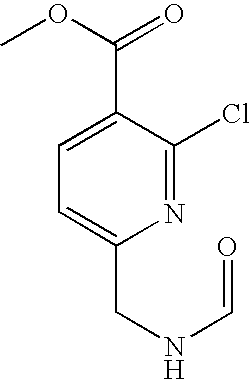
C1=C(C(OC)=O)C(Cl)=NC(CNC=O)=C1
